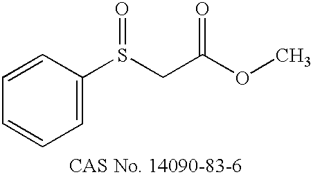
C1=CC=CC=C1S(CC(OC)=O)=O
